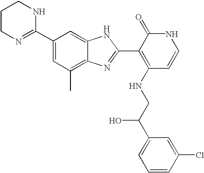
C1(C2=NCCCN2)=CC(C)=C2C(=C1)NC(C1=C(NCC(C3=CC=CC(Cl)=C3)O)C=CNC1=O)=N2
